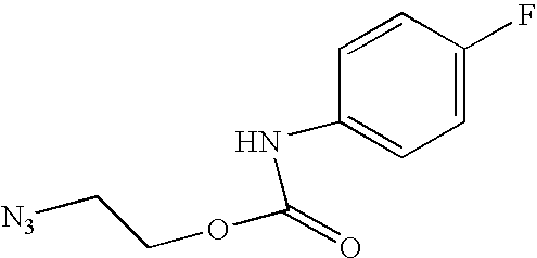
C1=C(F)C=CC(NC(OCC[N3])=O)=C1
